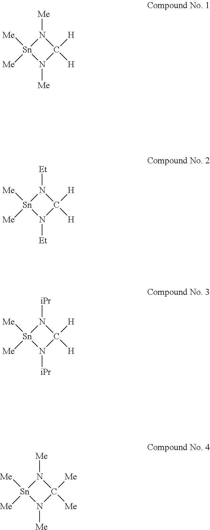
[Sn]1([Me])([Me])N([Me])C([H])([H])N1[Me].[Sn]1([Me])([Me])N([Et])C([H])([H])N1[Et].[Sn]1([Me])([Me])N([iPr])C([H])([H])N1[iPr].[Sn]1([Me])([Me])N([Me])C([Me])([Me])N1[Me]
